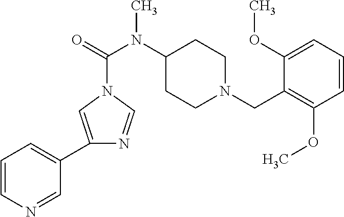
C1=CN=CC(C2=CN(C(=O)N(C3CCN(CC4=C(OC)C=CC=C4OC)CC3)C)C=N2)=C1
